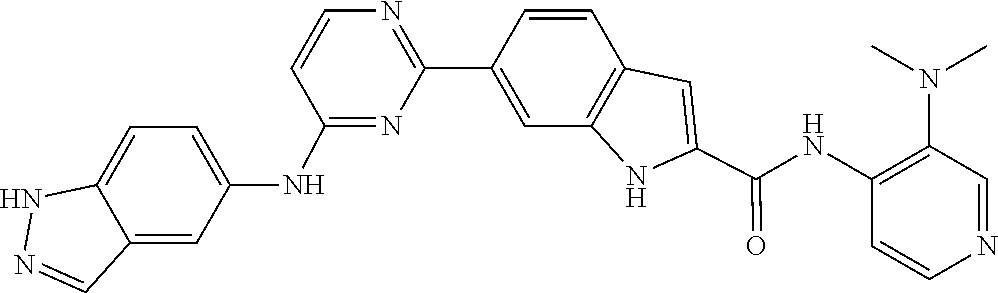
C1=CC2=C(C=C1C1=NC=CC(NC3=CC=C4C(=C3)C=NN4)=N1)NC(C(NC1=C(N(C)C)C=NC=C1)=O)=C2
